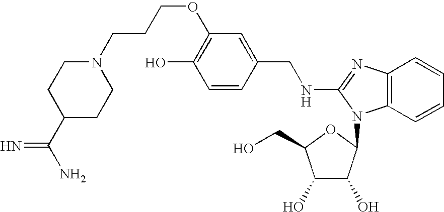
C1(O)=C(OCCCN2CCC(C(N)=N)CC2)C=C(CNC2=NC3=C(C=CC=C3)N2C2C(O)C(O)C(CO)O2)C=C1
